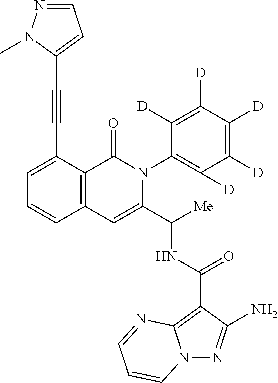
C1=C(C#CC2=CC=NN2C)C2=C(C=C1)C=C(C([Me])NC(=O)C1=C3N(N=C1N)C=CC=N3)N(C1=C([D])C([D])=C([D])C([D])=C1[D])C2=O
